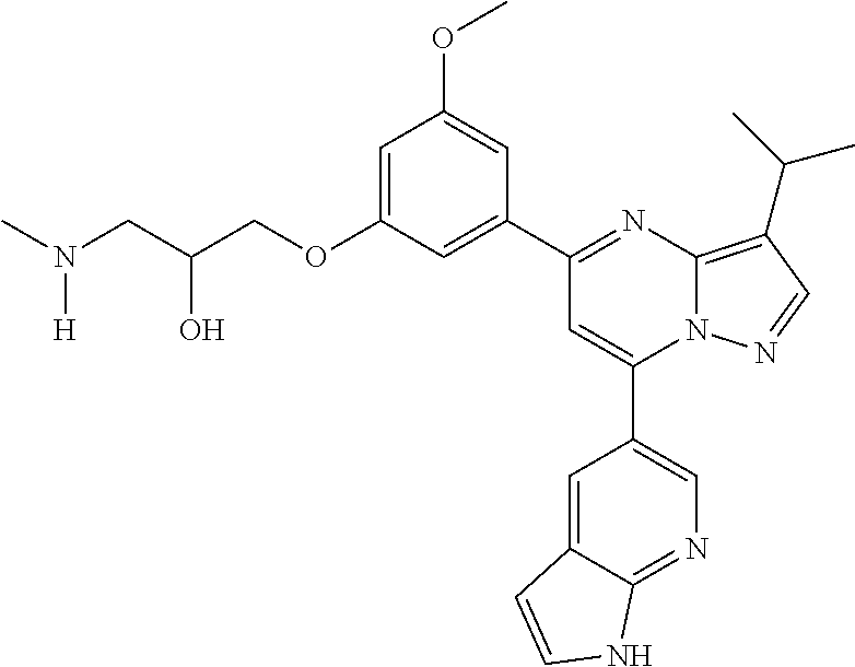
C1=C(OCC(CN(C)[H])O)C=C(C2=NC3=C(C(C)C)C=NN3C(C3=CN=C4C(=C3)C=CN4)=C2)C=C1OC
